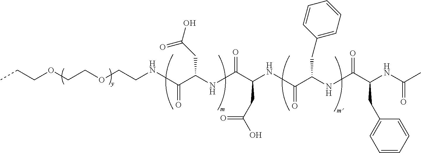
CCCOCCOCCNC(C(NC(C(NC(C(NC(C(NC(C)=O)CC1=CC=CC=C1)=O)CC1=CC=CC=C1)=O)CC(O)=O)=O)CC(O)=O)=O
